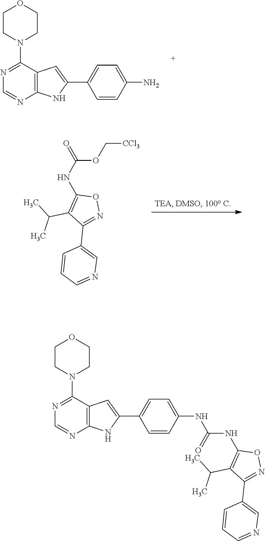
N1=C(N2CCOCC2)C2=C(N=C1)NC(C1=CC=C(N)C=C1)=C2.C1(NC(=O)OC[CCl3])=C(C(C)C)C(C2=CN=CC=C2)=NO1.N1=C(N2CCOCC2)C2=C(N=C1)NC(C1=CC=C(NC(NC3=C(C(C)C)C(C4=CN=CC=C4)=NO3)=O)C=C1)=C2
